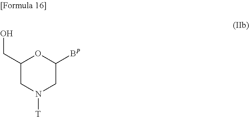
OCC1CN([T])CC([BP])O1
